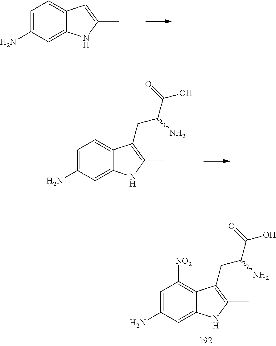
C1=C(N)C=C2C(=C1)C=C(C)N2.C1=C(N)C=C2C(=C1)C(CC(C(=O)O)N)=C(C)N2.C1=C(N)C=C2C(=C1[NO2])C(CC(C(=O)O)N)=C(C)N2
